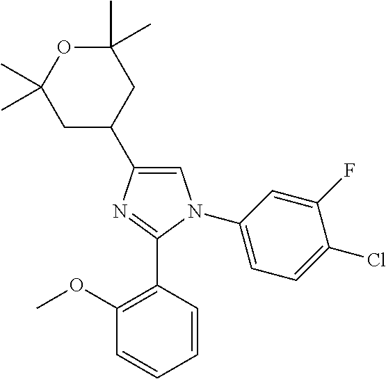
C1=C(C2CC(C)(C)OC(C)(C)C2)N=C(C2=C(OC)C=CC=C2)N1C1=CC=C(Cl)C(F)=C1
